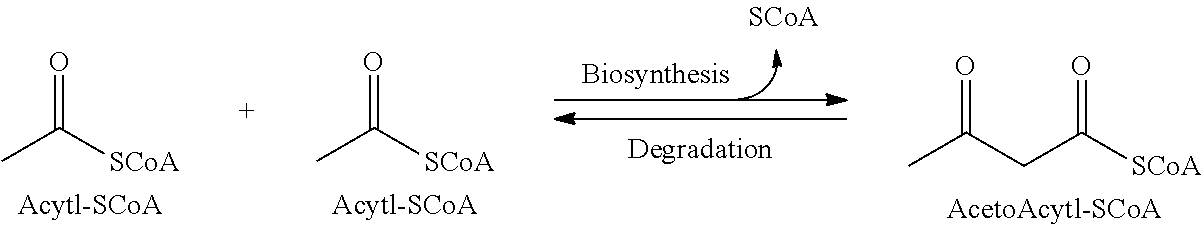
CC(CC([SCoA])=O)=O.CC([SCoA])=O.CC([SCoA])=O
